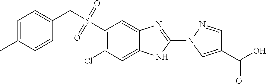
C1(S(CC2=CC=C(C)C=C2)(=O)=O)=C(Cl)C=C2C(=C1)N=C(N1C=C(C(=O)O)C=N1)N2
